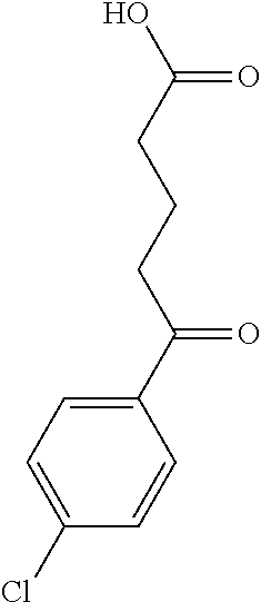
C1(C(CCCC(O)=O)=O)=CC=C(Cl)C=C1
